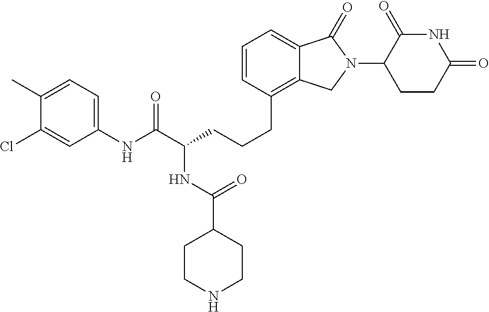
C(CC1=C2C(=CC=C1)C(=O)N(C1C(=O)NC(=O)CC1)C2)CC(C(NC1=CC=C(C)C(Cl)=C1)=O)NC(C1CCNCC1)=O
